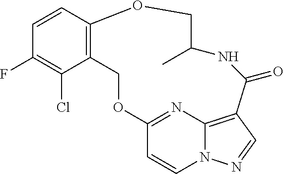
C1=CC2=C(C(Cl)=C1F)COC1=NC3=C(C=NN3C=C1)C(=O)NC(C)CO2
